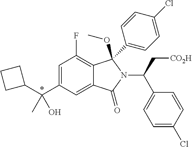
C1=C(C(C2CCC2)(O)C)C=C2C(=C1F)C(C1=CC=C(Cl)C=C1)(OC)N(C(C1=CC=C(Cl)C=C1)C[CO2H])C2=O
